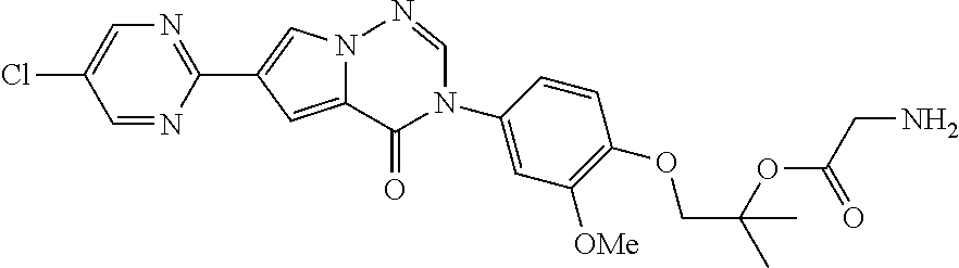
ClC1=CN=C(C2=CN3C(=C2)C(=O)N(C2=CC([OMe])=C(OCC(C)(OC(CN)=O)C)C=C2)C=N3)N=C1
